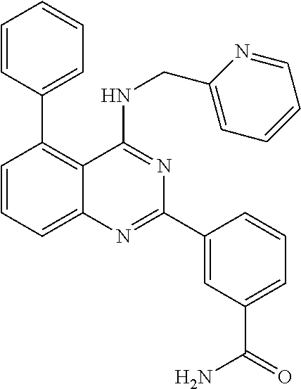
C1=CC=C2C(=C1C1=CC=CC=C1)C(NCC1=CC=CC=N1)=NC(C1=CC(C(=O)N)=CC=C1)=N2
